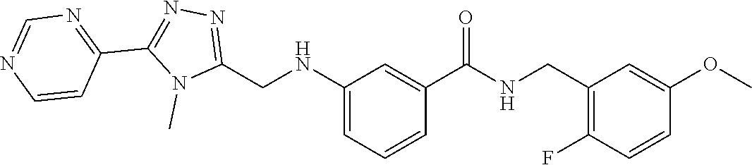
N(C1=CC=CC(C(=O)NCC2=C(F)C=CC(OC)=C2)=C1)CC1=NN=C(C2=NC=NC=C2)N1C
